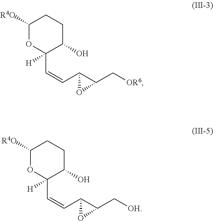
C1([R4O])OC([H])(C=CC2C(C[OR6])O2)C(O)CC1.C1([R4O])OC([H])(C=CC2C(C[OH])O2)C(O)CC1
